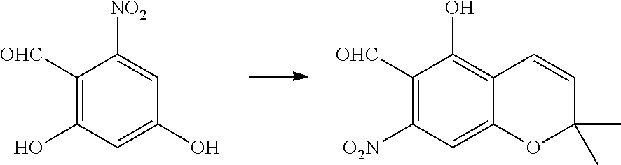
C1([OHC])=C(O)C=C(O)C=C1[NO2].C1([OHC])=C([O2N])C=C2C(=C1O)C=CC(C)(C)O2
